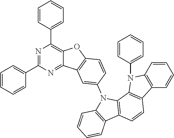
N1=C(C2=CC=CC=C2)N=C2C(=C1C1=CC=CC=C1)OC1=C2C=C(N2C3=C(C4=C2C2=C(C=C4)C4=C(N2C2=CC=CC=C2)C=CC=C4)C=CC=C3)C=C1
